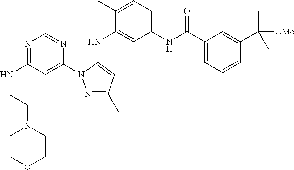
N1=C(NCCN2CCOCC2)C=C(N2N=C(C)C=C2NC2=CC(NC(C3=CC=CC(C(C)([OMe])C)=C3)=O)=CC=C2C)N=C1
